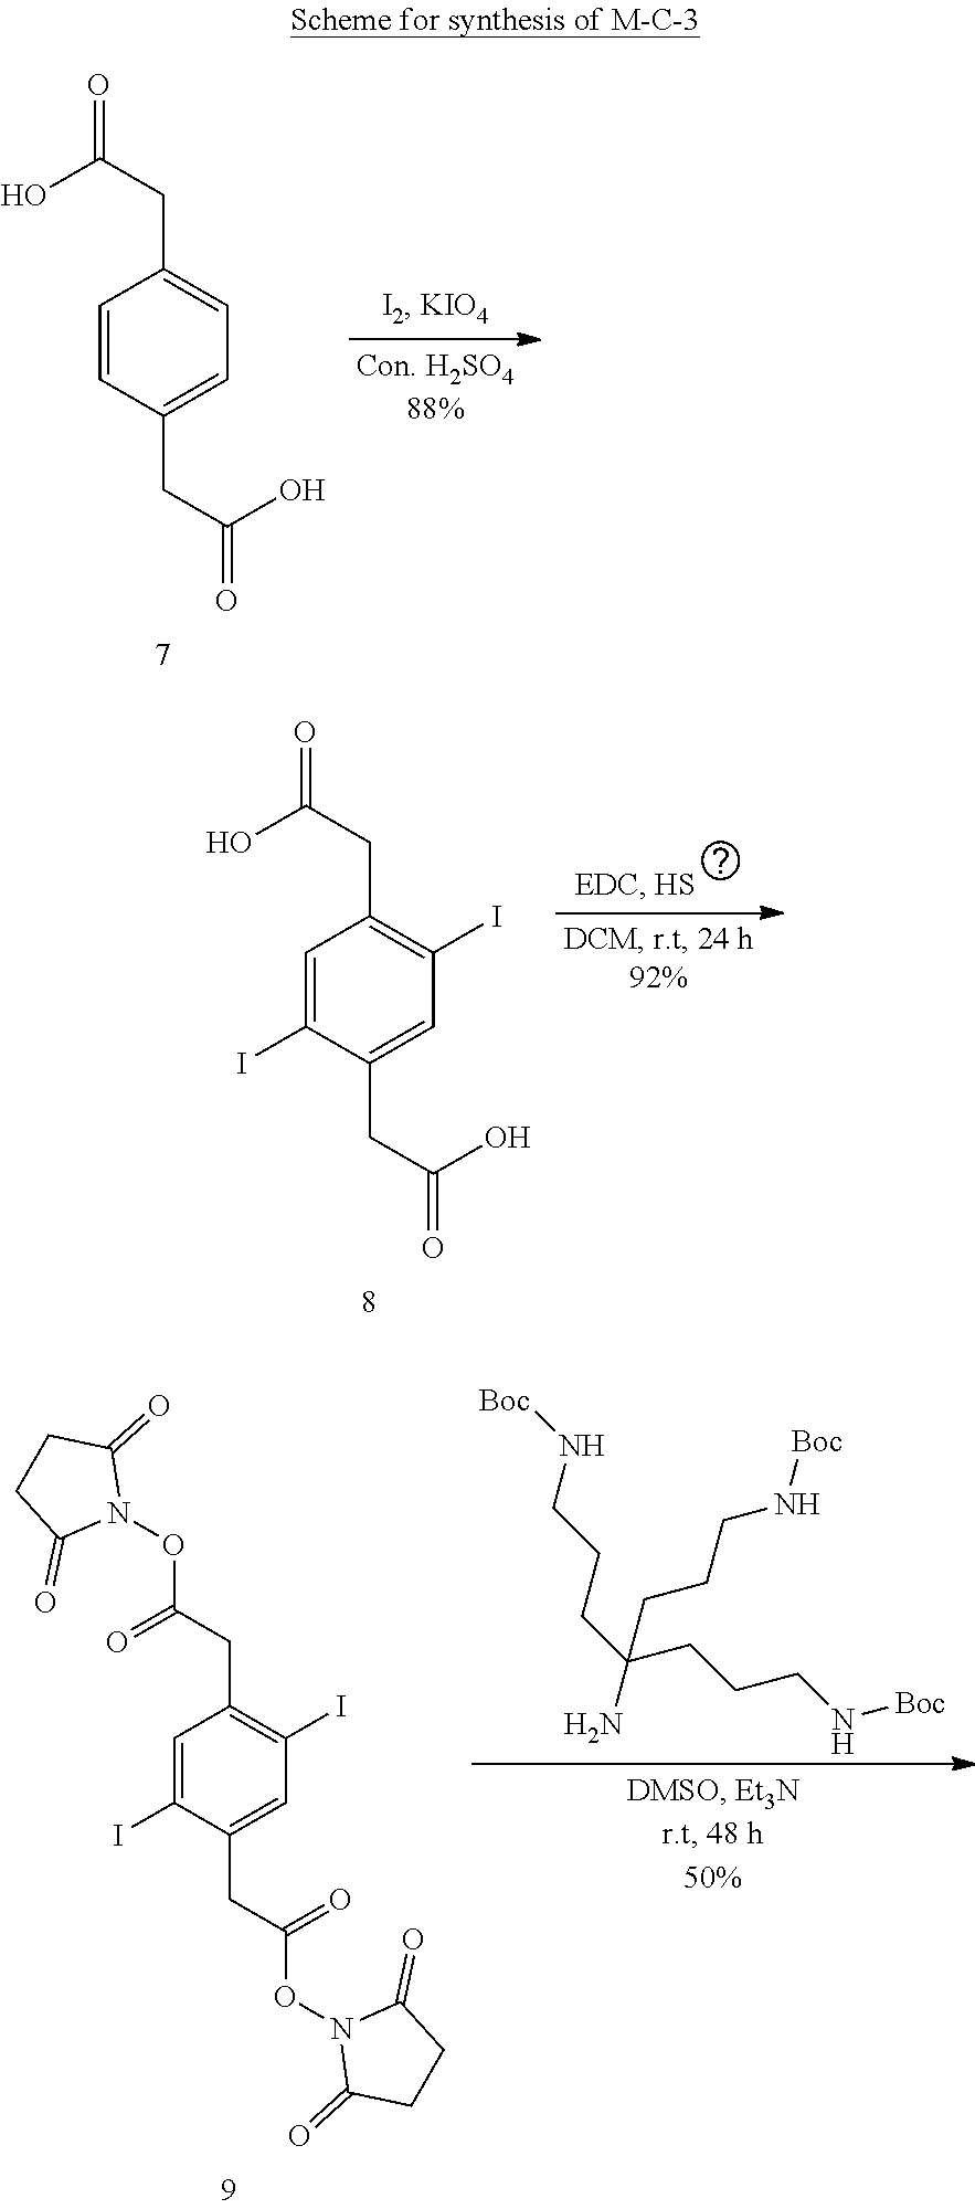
C1=CC(CC(=O)O)=CC=C1CC(=O)O.C1=C(I)C(CC(=O)O)=CC(I)=C1CC(=O)O.C1=C(I)C(CC(ON2C(=O)CCC2=O)=O)=CC(I)=C1CC(ON1C(=O)CCC1=O)=O.[Boc]NCCCC(CCCN[Boc])(N)CCCN[Boc]
